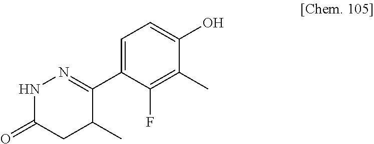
C1=C(C2=NNC(=O)CC2C)C(F)=C(C)C(O)=C1
